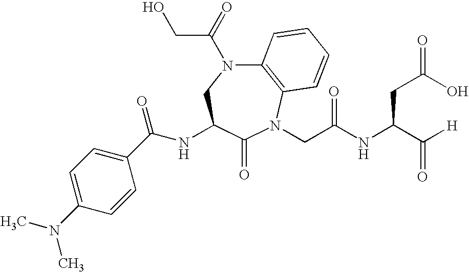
C12=C(N(CC(NC(C([H])=O)CC(=O)O)=O)C(=O)C(NC(C3=CC=C(N(C)C)C=C3)=O)CN1C(=O)CO)C=CC=C2
